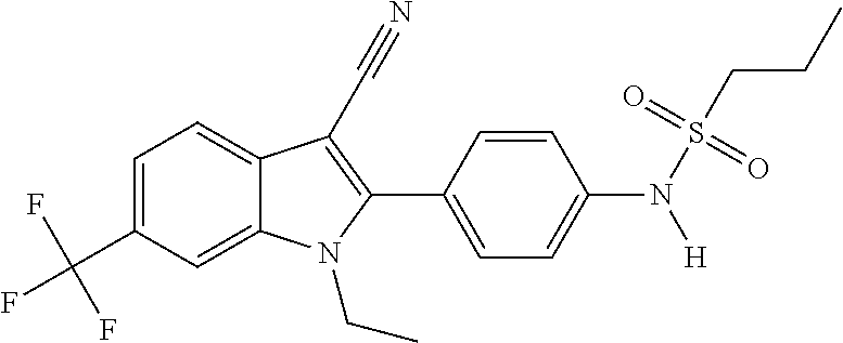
C1=C(C(F)(F)F)C=C2C(=C1)C(C#N)=C(C1=CC=C(N([H])S(CCC)(=O)=O)C=C1)N2CC
